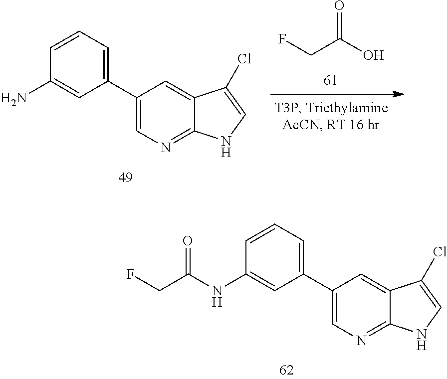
FCC(O)=O.C1(C2=CC=CC(N)=C2)=CN=C2C(=C1)C(Cl)=CN2.C1(C2=CC=CC(NC(CF)=O)=C2)=CN=C2C(=C1)C(Cl)=CN2
